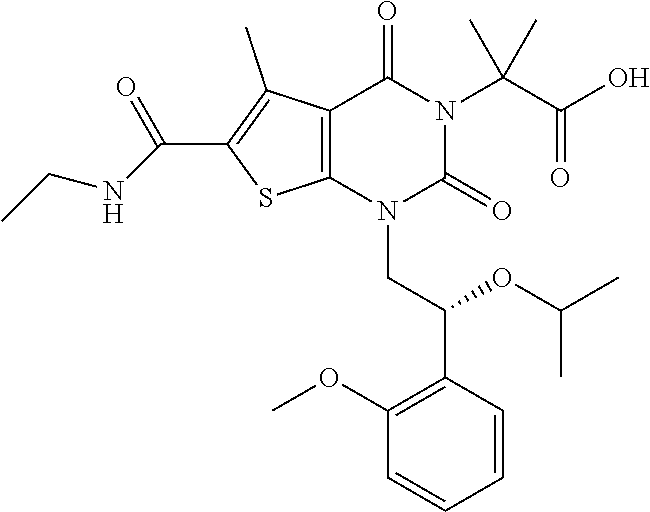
C12=C(N(CC(C3=C(OC)C=CC=C3)OC(C)C)C(=O)N(C(C(O)=O)(C)C)C1=O)SC(C(=O)NCC)=C2C
